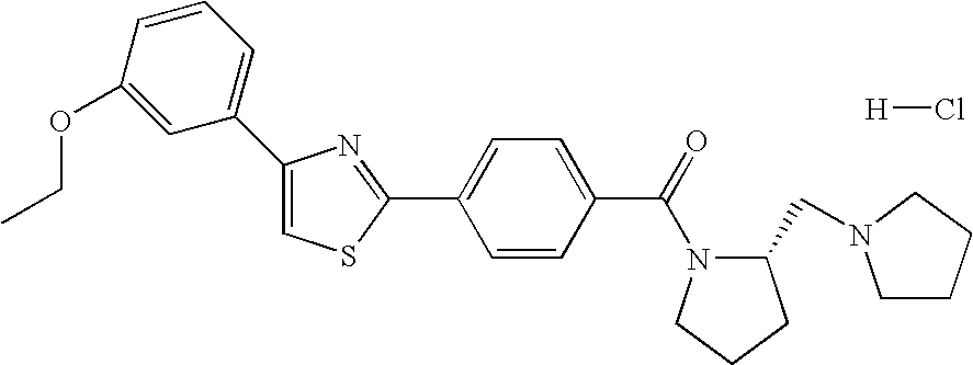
C1(C2=CC=CC(OCC)=C2)=CSC(C2=CC=C(C(=O)N3C(CN4CCCC4)CCC3)C=C2)=N1.[H]Cl
